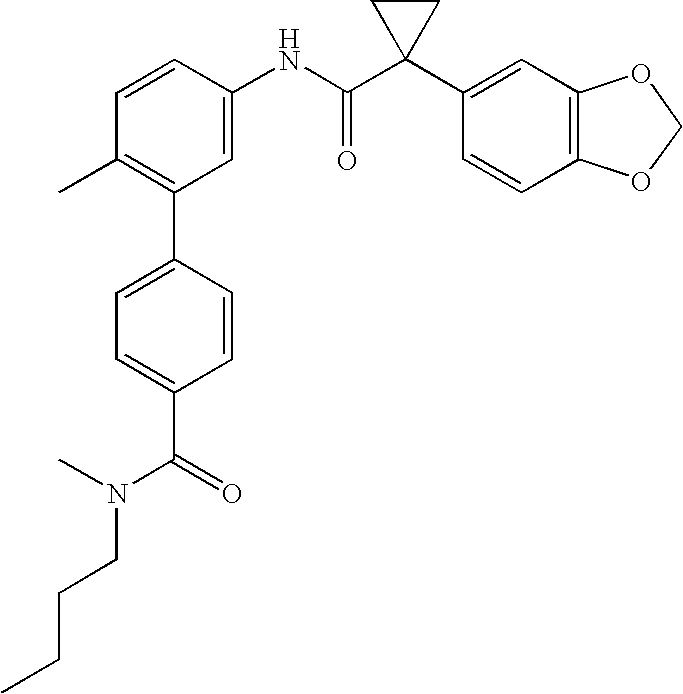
C1=CC(NC(C2(C3=CC4=C(C=C3)OCO4)CC2)=O)=CC(C2=CC=C(C(=O)N(C)CCCC)C=C2)=C1C
